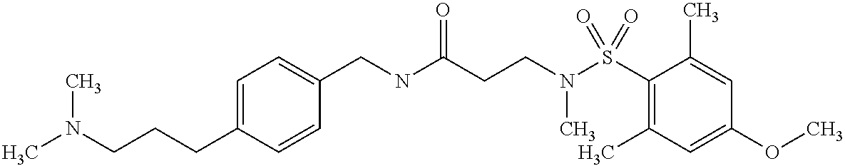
C(NC(CCN(S(C1=C(C)C=C(OC)C=C1C)(=O)=O)C)=O)C1=CC=C(CCCN(C)C)C=C1
